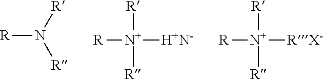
[R]N([R])[R].[R][N+]([R])([R])[H+N-].[R][N+]([R])([R])[RX-]
